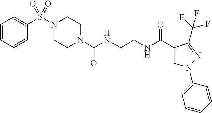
C1(S(N2CCN(C(NCCNC(C3=CN(C4=CC=CC=C4)N=C3C(F)(F)F)=O)=O)CC2)(=O)=O)=CC=CC=C1
